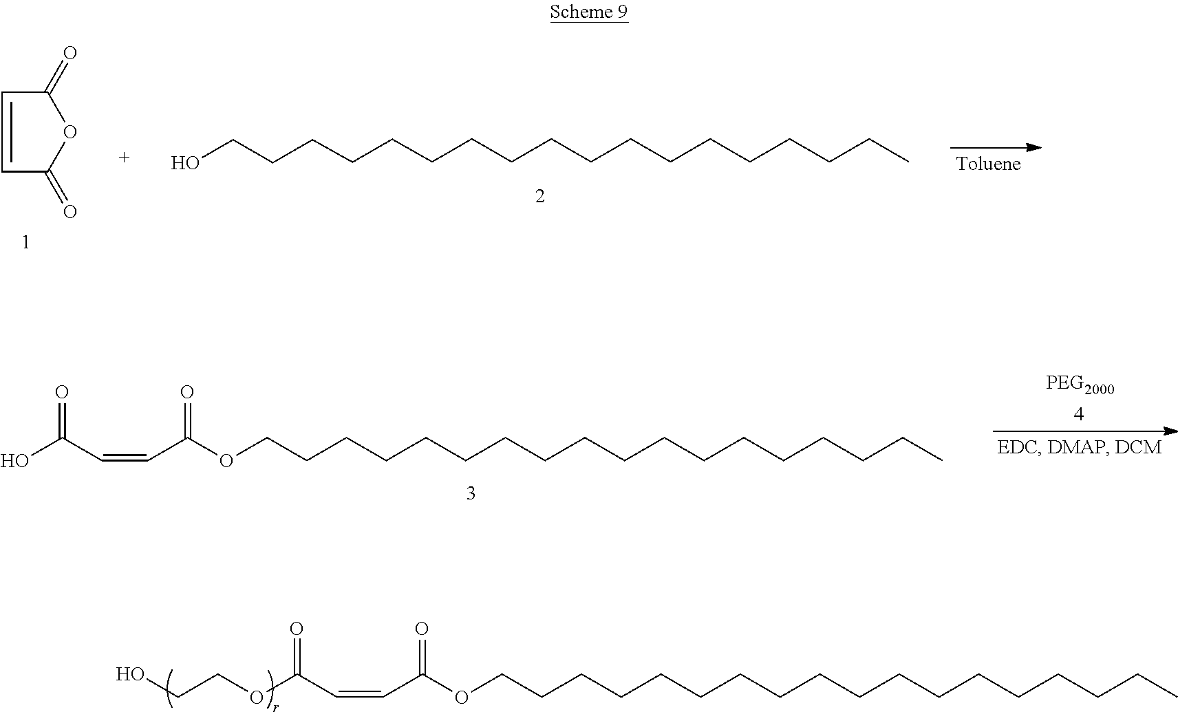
C(CCC)CCCCCCCCCCCCCCOC(=O)C=CC(OCCO)=O.OCCCCCCCCCCCCCCCCCC.C1=CC(=O)OC1=O.[PEG2000].C(C)CCCCCCCCCCCCCCCCOC(C=CC(O)=O)=O
